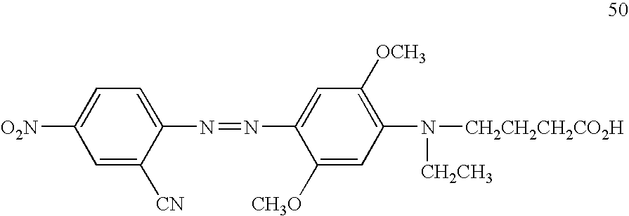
C1=C([O2N])C=C([CN])C(N=NC2=CC([OCH3])=C(N([CH2CH2CH2CO2H])[CH2CH3])C=C2[CH3O])=C1
